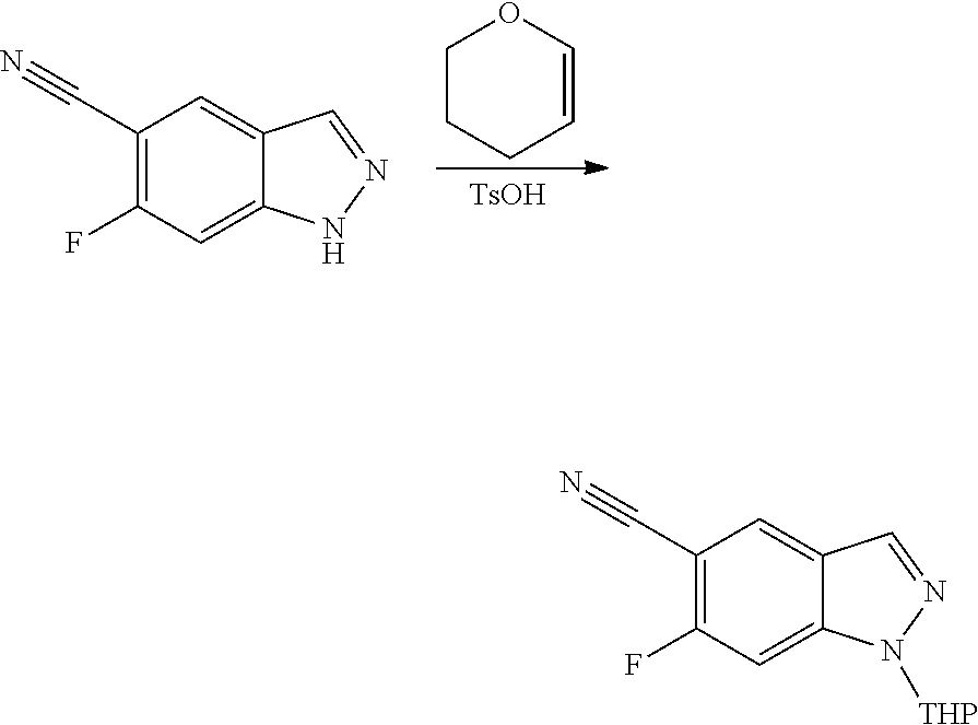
C1CCC=CO1.[TsOH].C1(C#N)=C(F)C=C2C(=C1)C=NN2.C1(C#N)=C(F)C=C2C(=C1)C=NN2[THP]
